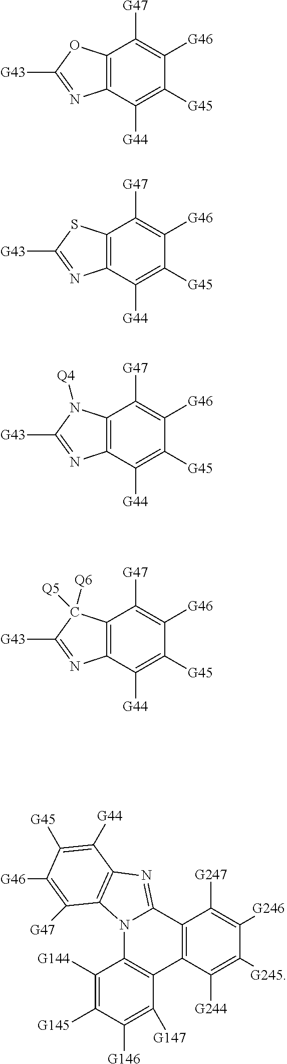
C12=C(C([G47])=C([G46])C([G45])=C1[G44])OC([G43])=N2.C12=C(C([G47])=C([G46])C([G45])=C1[G44])SC([G43])=N2.C12=C(C([G47])=C([G46])C([G45])=C1[G44])N([Q4])C([G43])=N2.C12=C(C([G47])=C([G46])C([G45])=C1[G44])C([Q6])([Q5])C([G43])=N2.C12=C(C([G247])=C([G246])C([G245])=C1[G244])C1=NC3=C(N1C1=C2C([G147])=C([G146])C([G145])=C1[G144])C([G47])=C([G46])C([G45])=C3[G44]
